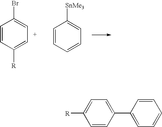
C1=CC([R])=CC=C1Br.C1=CC=CC=C1[SnMe3].C1=C(C2=CC=CC=C2)C=CC([R])=C1
